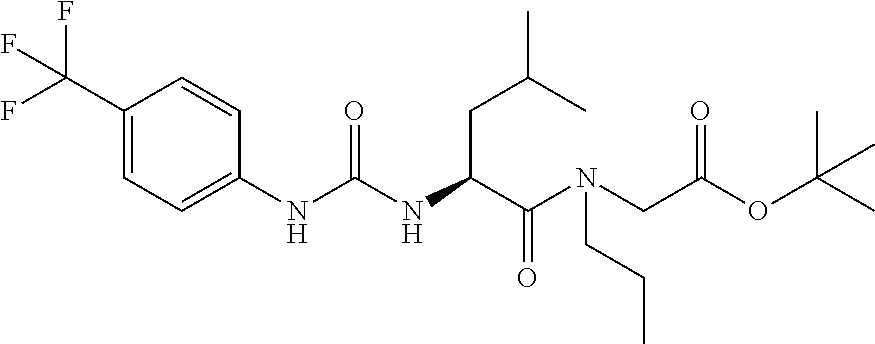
C1(C(F)(F)F)=CC=C(NC(=O)NC(CC(C)C)C(=O)N(CC(=O)OC(C)(C)C)CCC)C=C1
